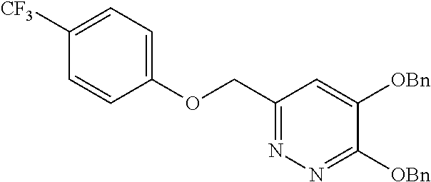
C(C1=NN=C([OBn])C([OBn])=C1)OC1=CC=C([CF3])C=C1
